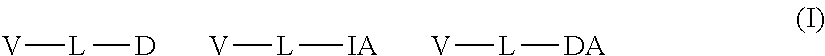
[V][L][D].[V][L][IA].[V][L][DA]
